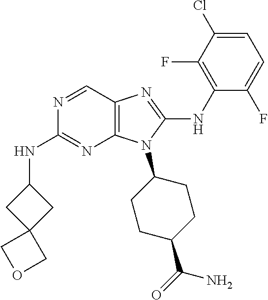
N1=CC2=C(N=C1NC1CC3(C1)COC3)N(C1CCC(C(=O)N)CC1)C(NC1=C(F)C(Cl)=CC=C1F)=N2
